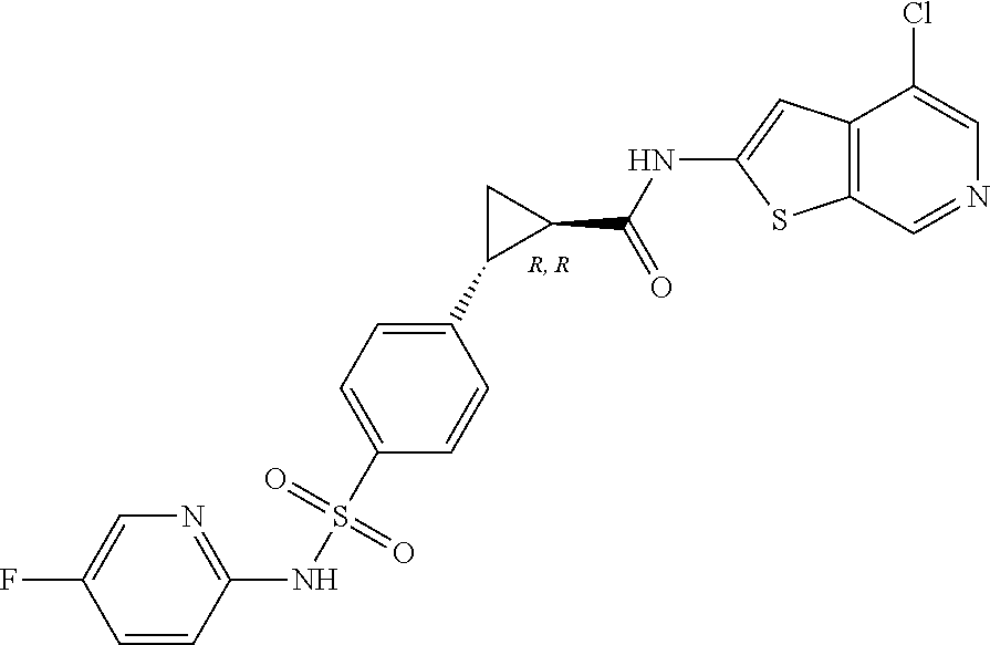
C1=C(S(NC2=NC=C(F)C=C2)(=O)=O)C=CC(C2C(C(=O)NC3=CC4=C(C=NC=C4Cl)S3)C2)=C1
